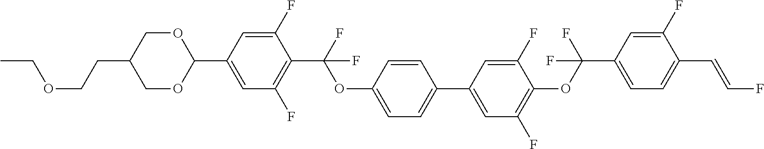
CCOCCC1COC(C2=CC(F)=C(C(OC3=CC=C(C4=CC(F)=C(OC(F)(C5=CC=C(C=CF)C(F)=C5)F)C(F)=C4)C=C3)(F)F)C(F)=C2)OC1
